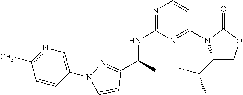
C(C1=NN(C2=CN=C([CF3])C=C2)C=C1)(NC1=NC=CC(N2C(C(F)C)COC2=O)=N1)C
